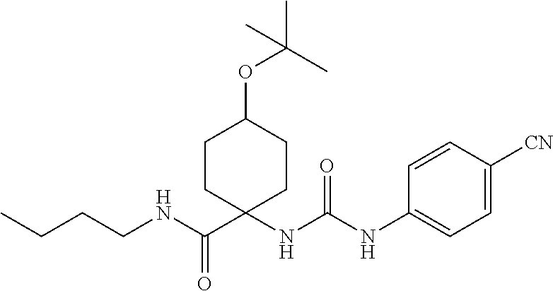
C(CNC(C1(NC(NC2=CC=C([CN])C=C2)=O)CCC(OC(C)(C)C)CC1)=O)CC
